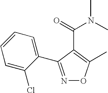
C1=C(Cl)C(C2=NOC(C)=C2C(=O)N(C)C)=CC=C1
